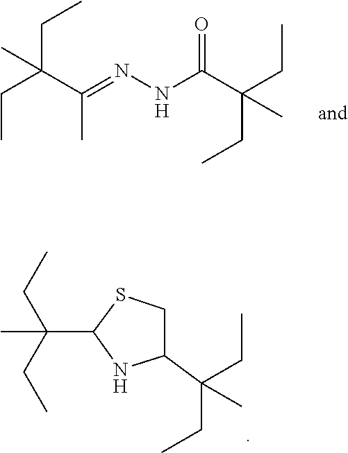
N1C(C(CC)(C)CC)CSC1C(CC)(CC)C.C(C(=NNC(C(CC)(CC)C)=O)C)(CC)(CC)C
